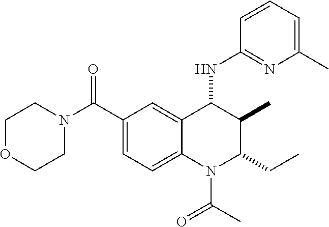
C1(C(N2CCOCC2)=O)=CC=C2C(=C1)C(NC1=NC(C)=CC=C1)C(C)C(CC)N2C(C)=O
